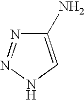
C1(N)=CNN=N1
